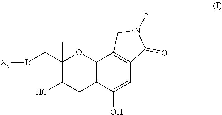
N1([R])CC2=C(C1=O)C=C(O)C1=C2OC(C[L][Xn])(C)C(O)C1
